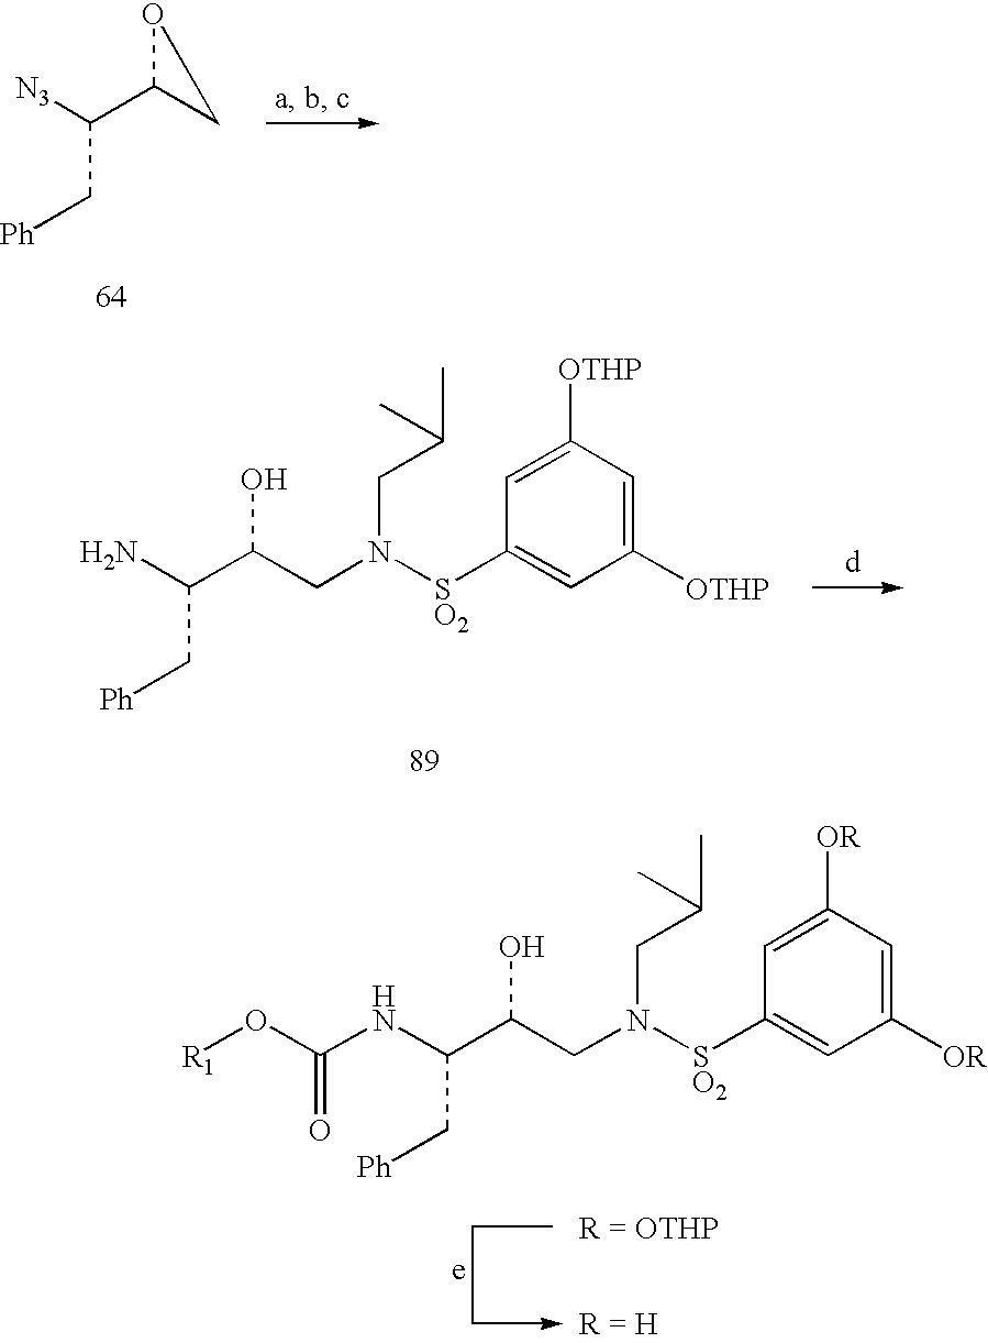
[N3]C(C1CO1)C[Ph].C1([SO2]N(CC(C(N)C[Ph])O)CC(C)C)=CC([OTHP])=CC([OTHP])=C1.C1([SO2]N(CC(C(NC(O[R1])=O)C[Ph])O)CC(C)C)=CC([OR])=CC([OR])=C1
